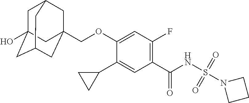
C1(C2CC2)=CC(C(NS(N2CCC2)(=O)=O)=O)=C(F)C=C1OCC12CC3CC(O)(CC(C1)C3)C2
